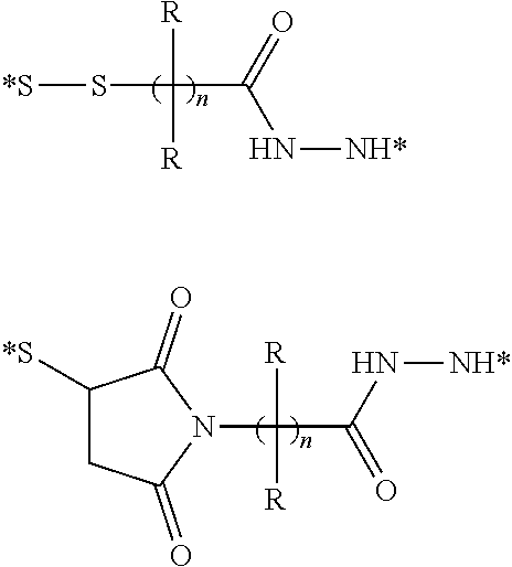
C1([*S])CC(=O)N(C(C(=O)N[NH*])([R])[R])C1=O.S(C(C(=O)N[NH*])([R])[R])[*S]
